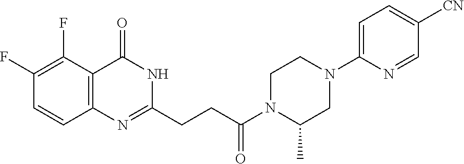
C12=C(N=C(CCC(N3C(C)CN(C4=CC=C([CN])C=N4)CC3)=O)NC1=O)C=CC(F)=C2F
